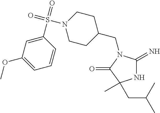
C1(CN2C(=N)NC(C)(CC(C)C)C2=O)CCN(S(=O)(=O)C2=CC(OC)=CC=C2)CC1
